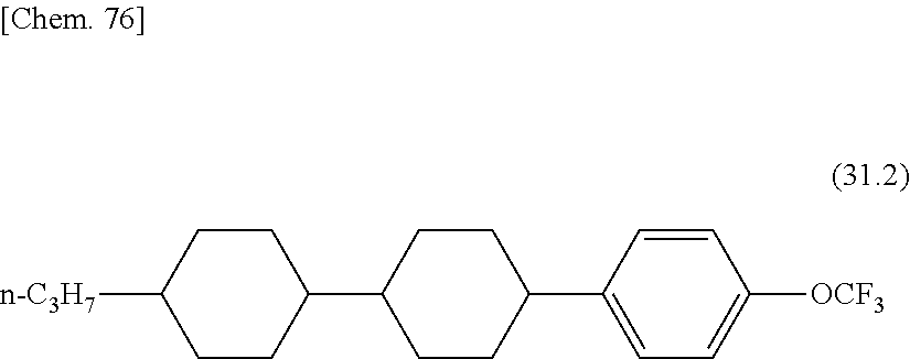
C1(C2=CC=C([OCF3])C=C2)CCC(C2CCC([n-C3H7])CC2)CC1
